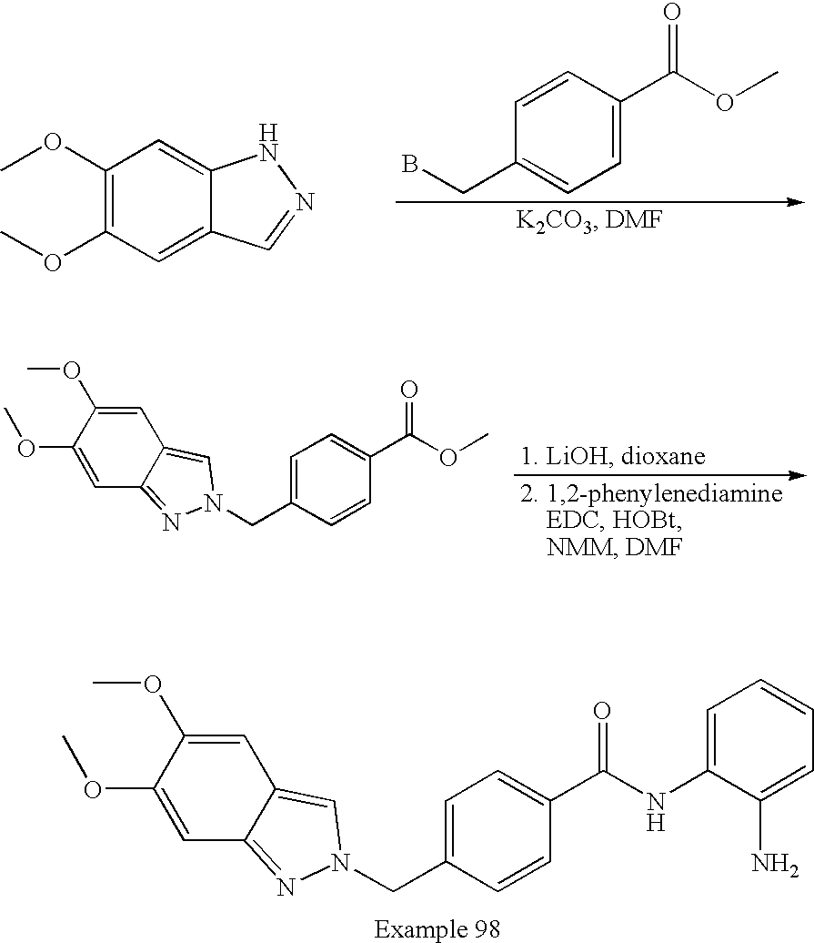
C1(OC)=CC2=NN(CC3=CC=C(C(OC)=O)C=C3)C=C2C=C1OC.C1(OC)=CC2=NN(CC3=CC=C(C(NC4=CC=CC=C4N)=O)C=C3)C=C2C=C1OC.C1(OC)=C(OC)C=C2C(=C1)NN=C2.BCC1=CC=C(C(OC)=O)C=C1
